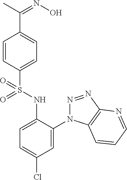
C1=CC(S(NC2=CC=C(Cl)C=C2N2N=NC3=C2C=CC=N3)(=O)=O)=CC=C1C(=NO)C
